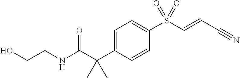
C1=C(C(C(NCCO)=O)(C)C)C=CC(S(C=CC#N)(=O)=O)=C1
